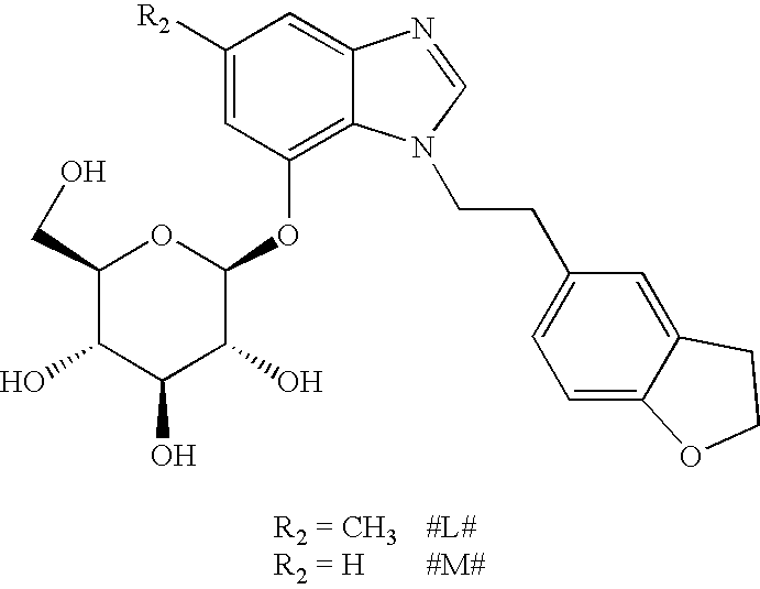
C1(CO)C(O)C(O)C(O)C(OC2=C3C(=CC([R2])=C2)N=CN3CCC2=CC=C3C(=C2)CCO3)O1
